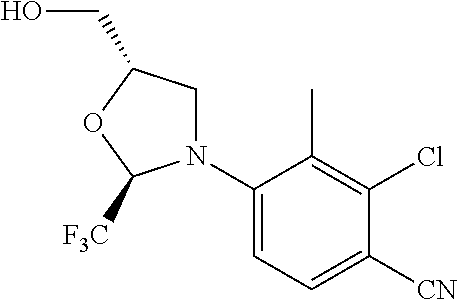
C1(N2CC(CO)OC2[F3C])=CC=C([CN])C(Cl)=C1C
